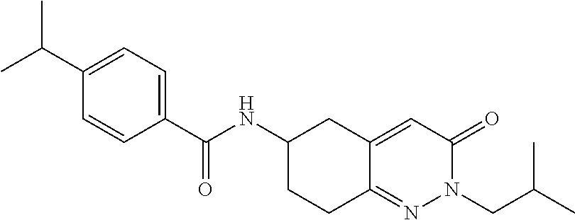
C1(C(C)C)=CC=C(C(NC2CCC3=NN(CC(C)C)C(=O)C=C3C2)=O)C=C1
